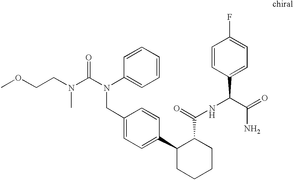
C1(CN(C(=O)N(C)CCOC)C2=CC=CC=C2)=CC=C(C2CCCCC2C(NC(C2=CC=C(F)C=C2)C(=O)N)=O)C=C1
